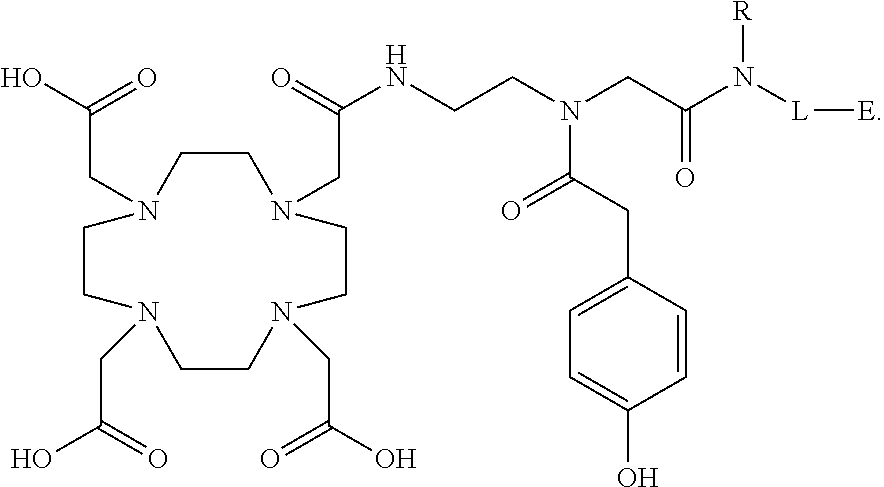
C1CN(CC(NCCN(CC(N([L][E])[R])=O)C(CC2=CC=C(O)C=C2)=O)=O)CCN(CC(O)=O)CCN(CC(O)=O)CCN1CC(O)=O
